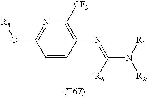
C1=CC(N=C([R6])N([R1])[R2])=C([CF3])N=C1O[R5].[(T67)]
